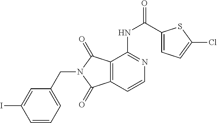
C1=C(I)C=CC=C1CN1C(=O)C2=C(C=CN=C2NC(C2=CC=C(Cl)S2)=O)C1=O
